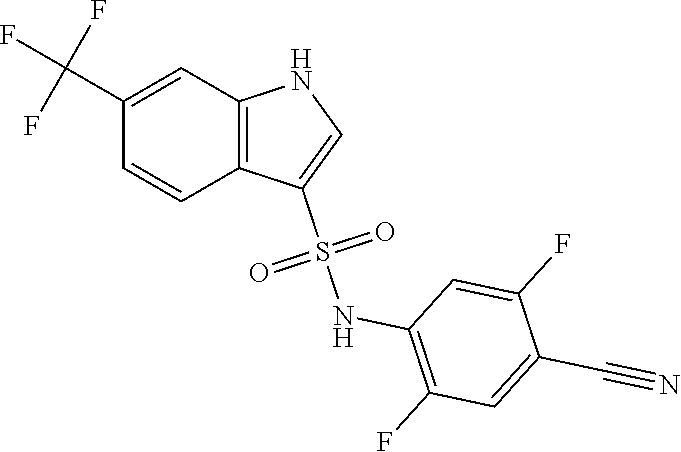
O=S(C1=CNC2=C1C=CC(C(F)(F)F)=C2)(NC1=C(F)C=C(C#N)C(F)=C1)=O
